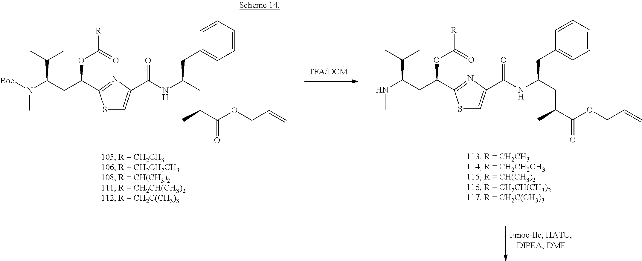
[Boc]N(C(CC(C1=NC(C(=O)NC(CC2=CC=CC=C2)CC(C)C(=O)OCC=C)=CS1)OC([R])=O)C(C)C)C.N(C(CC(C1=NC(C(=O)NC(CC2=CC=CC=C2)CC(C)C(=O)OCC=C)=CS1)OC([R])=O)C(C)C)C
